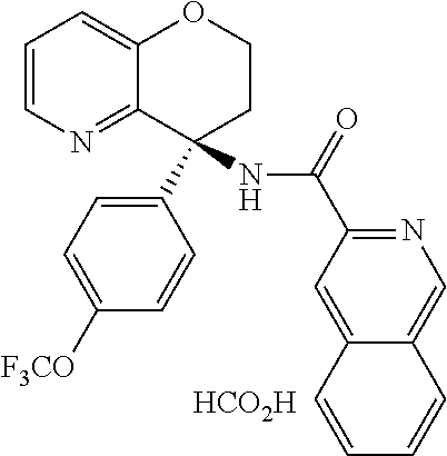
[HCO2H].C1=CN=C2C(=C1)OCCC2(C1=CC=C([F3CO])C=C1)NC(=O)C1=NC=C2C(=C1)C=CC=C2
